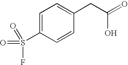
C1=C(S(F)(=O)=O)C=CC(CC(=O)O)=C1
